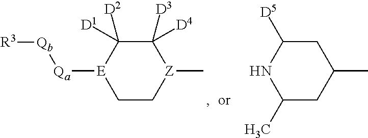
C1C[Z](C)C([D4])([D3])C([D1])([D2])[E]1[Qa][Qb][R3].C1(C)CC(C)CC([D5])N1
